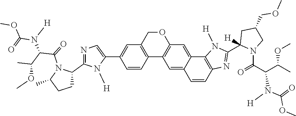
C1=CC2=C(C=C1C1=CN=C(C3N(C(=O)C(C(C)OC)N([H])C(=O)OC)C(C)CC3)N1[H])COC1=C2C=C2C(=C1)C1=C(C=C2)N=C(C2([H])N(C(C(C(C)OC)N([H])C(=O)OC)=O)CC(COC)C2)N1[H]
